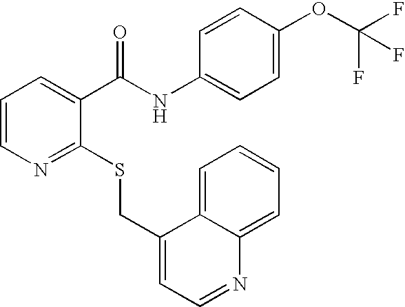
C1=CN=C(SCC2=CC=NC3=CC=CC=C23)C(C(NC2=CC=C(OC(F)(F)F)C=C2)=O)=C1
